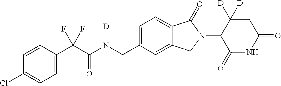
C1=CC(C(C(N(CC2=CC=C3C(=C2)CN(C2C(=O)NC(=O)CC2([D])[D])C3=O)[D])=O)(F)F)=CC=C1Cl
